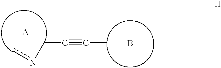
CC#CCnc.B
